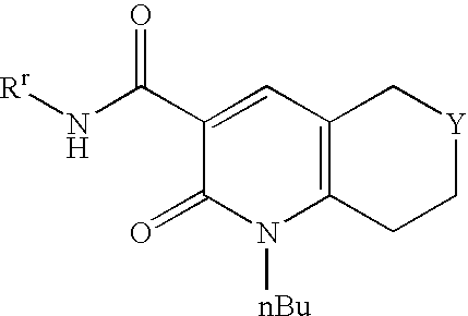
C1(=O)N([nBu])C2=C(C=C1C(N[Rr])=O)C[Y]CC2
